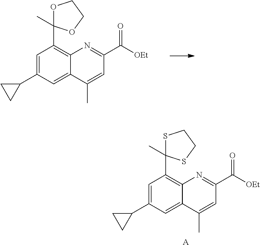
C1=C(C2CC2)C=C2C(=C1C1(C)SCCS1)N=C(C([OEt])=O)C=C2C.[A].C1=C(C2CC2)C=C2C(=C1C1(C)OCCO1)N=C(C([OEt])=O)C=C2C
